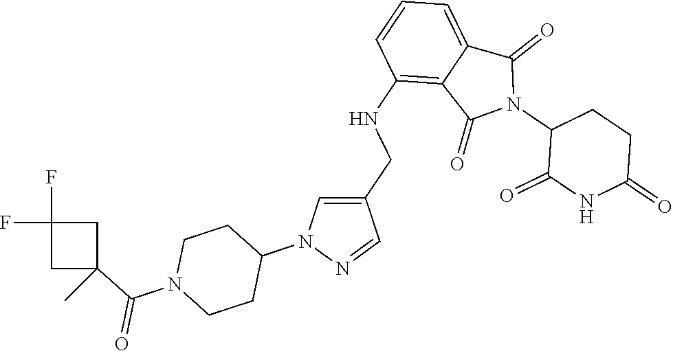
C1(NCC2=CN(C3CCN(C(C4(C)CC(F)(F)C4)=O)CC3)N=C2)=C2C(=CC=C1)C(=O)N(C1C(=O)NC(=O)CC1)C2=O
